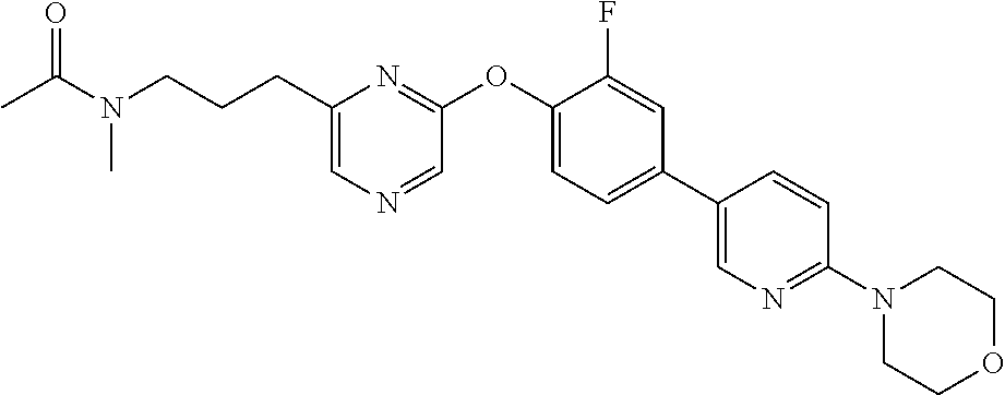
C1(CCCN(C)C(=O)C)=CN=CC(OC2=CC=C(C3=CN=C(N4CCOCC4)C=C3)C=C2F)=N1
